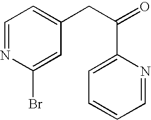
C1=NC(Br)=CC(CC(=O)C2=CC=CC=N2)=C1
